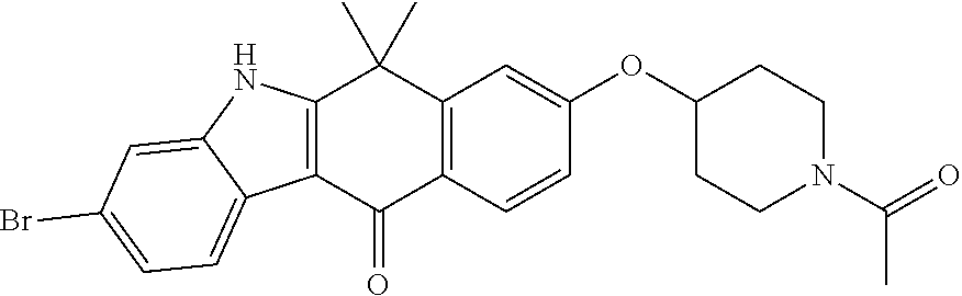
C12=C(C=CC(OC3CCN(C(=O)C)CC3)=C1)C(=O)C1=C(C2(C)C)NC2=CC(Br)=CC=C12
